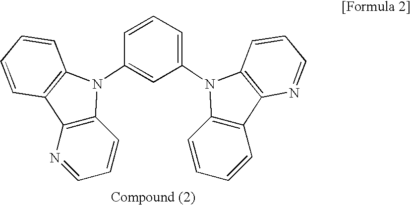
C1=C(N2C3=C(C=CC=C3)C3=C2C=CC=N3)C=C(N2C3=C(N=CC=C3)C3=C2C=CC=C3)C=C1
